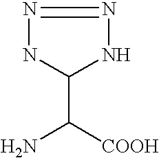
N1C(C(N)[COOH])NN=N1
